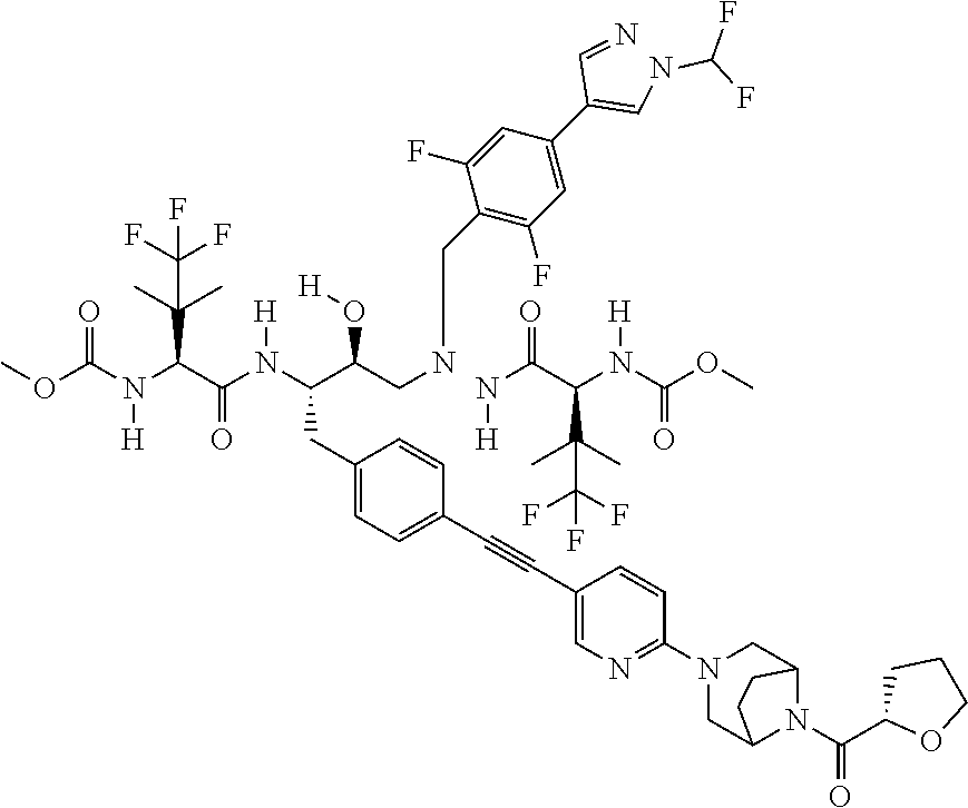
N(C(C(N(C(OC)=O)[H])C(C)(C)C(F)(F)F)=O)[H].C1(CC(C(CNCC2=C(F)C=C(C(=CNC(F)F)C=N)C=C2F)O[H])N(C(C(N(C(OC)=O)[H])C(C)(C)C(F)(F)F)=O)[H])=CC=C(C#CC2=CN=C(N3CC4N(C(C5OCCC5)=O)C(C3)CC4)C=C2)C=C1
